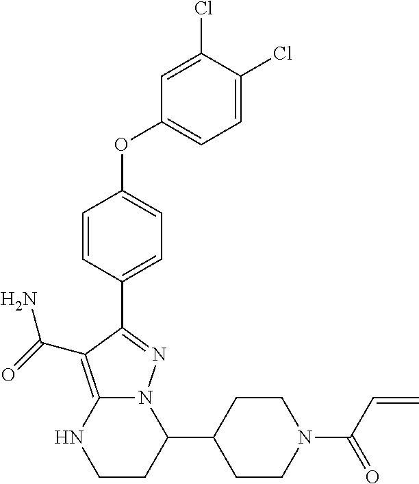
C1(C2N3C(=C(C(=O)N)C(C4=CC=C(OC5=CC=C(Cl)C(Cl)=C5)C=C4)=N3)NCC2)CCN(C(=O)C=C)CC1
